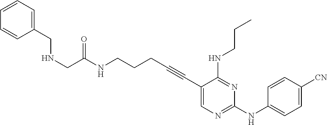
C1(C#CCCCNC(=O)CNCC2=CC=CC=C2)=CN=C(NC2=CC=C([CN])C=C2)N=C1NCCC
